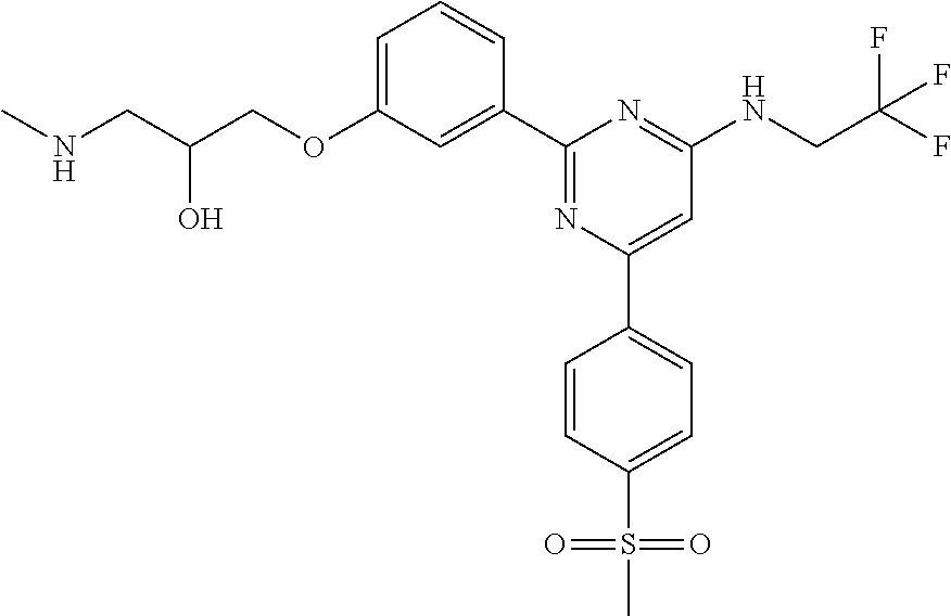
C1=C(OCC(CNC)O)C=C(C2=NC(C3=CC=C(S(=O)(=O)C)C=C3)=CC(NCC(F)(F)F)=N2)C=C1
